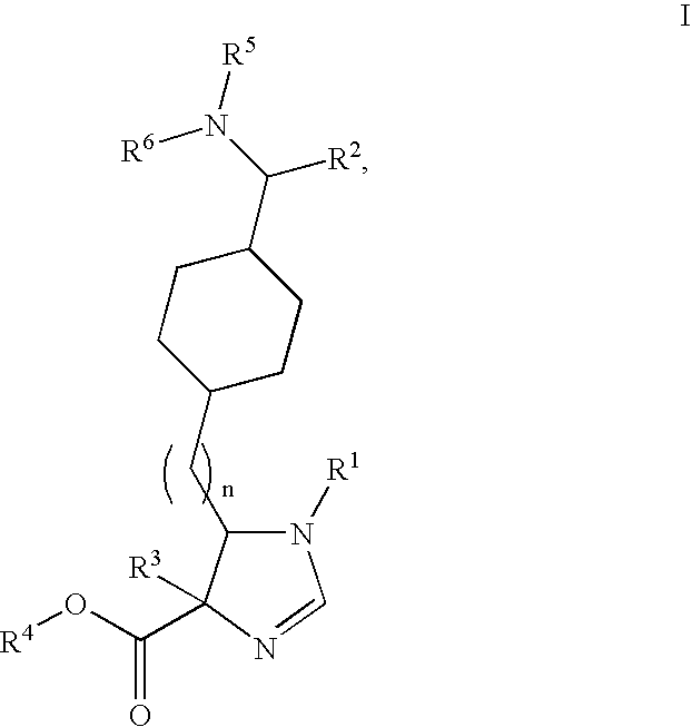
N1([R1])C(CC2CCC(C(N([R6])[R5])[R2])CC2)C(C(O[R4])=O)([R3])N=C1
